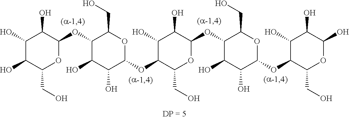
C1(O)C(O)C(CO)OC(OC2C(O)C(O)C(OC3C(CO)OC(OC4C(O)C(O)C(OC5C(CO)OC(O)C(O)C5O)OC4CO)C(O)C3O)OC2CO)C1O
